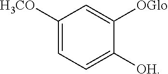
C1([H3CO])=CC=C([OH])C([OGlo])=C1
